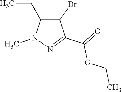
C1(Br)=C(CC)N(C)N=C1C(=O)OCC
